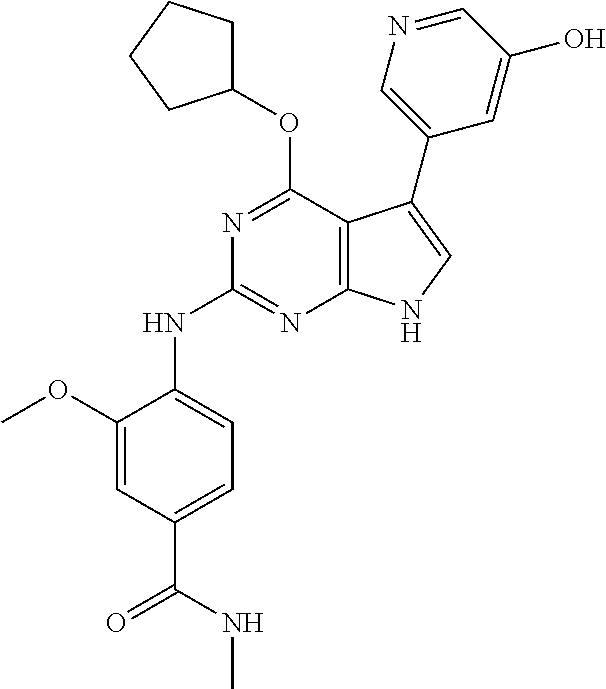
N(C1=NC2=C(C(OC3CCCC3)=N1)C(C1=CN=CC(O)=C1)=CN2)C1=CC=C(C(=O)NC)C=C1OC
